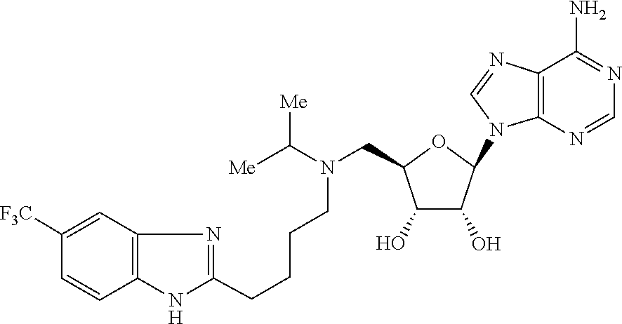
C(CCCN(C([Me])[Me])CC1C(O)C(O)C(N2C3=C(C(N)=NC=N3)N=C2)O1)C1=NC2=C(N1)C=CC([F3C])=C2
